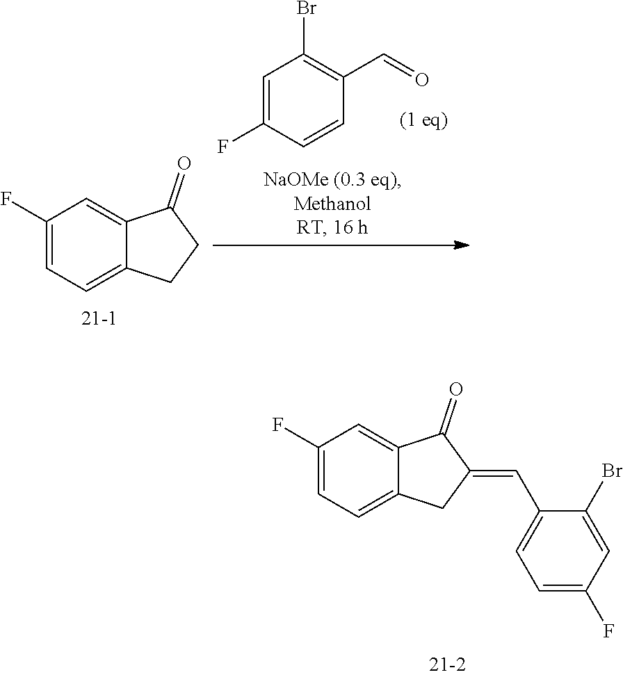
C1=C(F)C=CC(C=O)=C1Br.C1(F)=CC=C2C(=C1)C(=O)CC2.C1(F)=CC=C2C(=C1)C(=O)C(=CC1=CC=C(F)C=C1Br)C2
